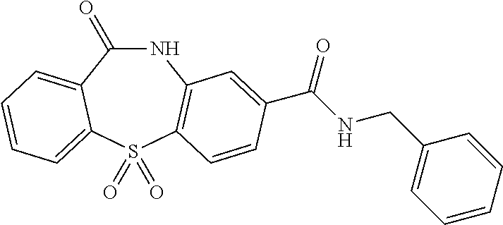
C1(=O)NC2=C(S(=O)(=O)C3=CC=CC=C13)C=CC(C(NCC1=CC=CC=C1)=O)=C2
